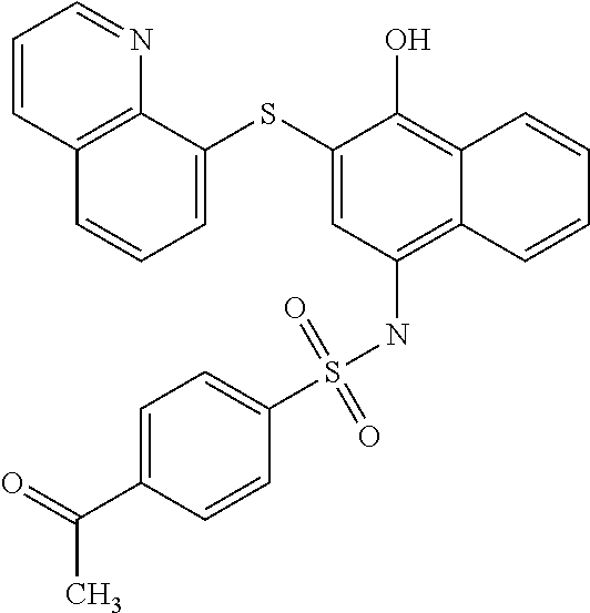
C1=C(SC2=CC(NS(C3=CC=C(C(C)=O)C=C3)(=O)=O)=C3C(=C2O)C=CC=C3)C2=C(C=C1)C=CC=N2
